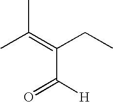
CC(=C(CC)C([H])=O)C
